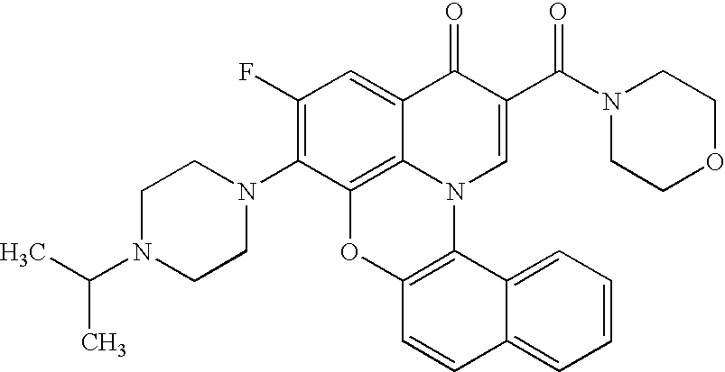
C1(F)=C(N2CCN(C(C)C)CC2)C2=C3C(=C1)C(=O)C(C(N1CCOCC1)=O)=CN3C1=C(O2)C=CC2=CC=CC=C12
